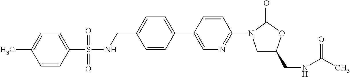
C(C1=CC=C(C2=CN=C(N3CC(CNC(C)=O)OC3=O)C=C2)C=C1)NS(=O)(=O)C1=CC=C(C)C=C1
